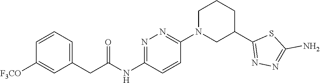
C1=CC=C(CC(NC2=NN=C(N3CC(C4=NN=C(N)S4)CCC3)C=C2)=O)C=C1[F3CO]
